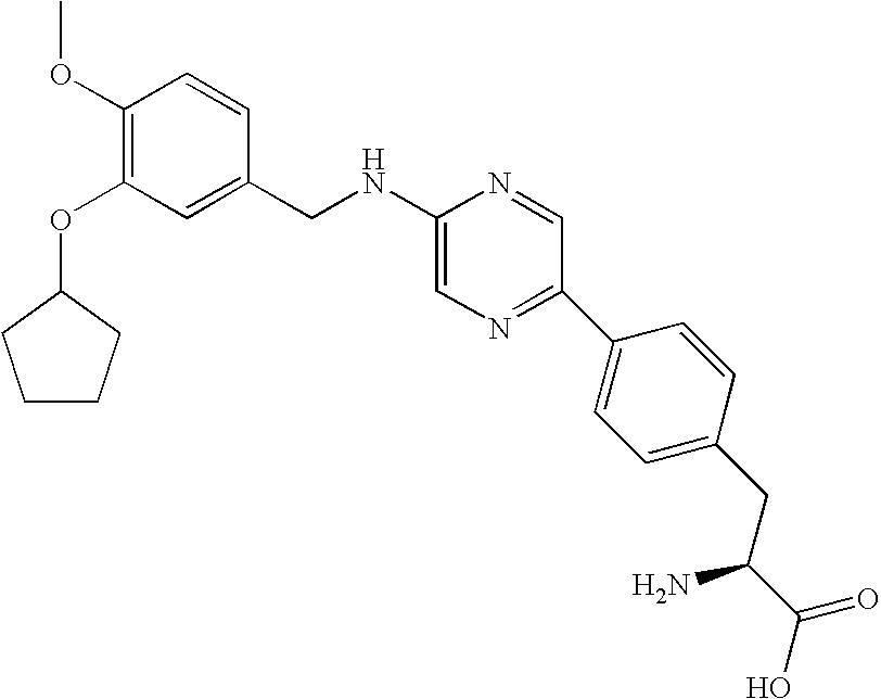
C1(OC)=C(OC2CCCC2)C=C(CNC2=CN=C(C3=CC=C(CC(N)C(=O)O)C=C3)C=N2)C=C1
